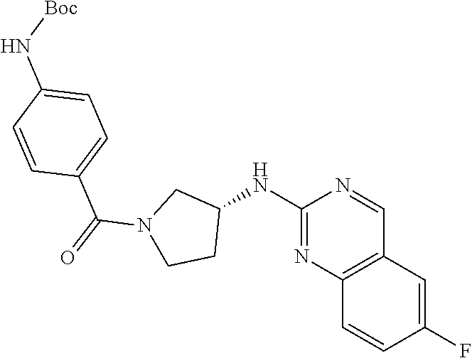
C1(NC2CN(C(=O)C3=CC=C(N[Boc])C=C3)CC2)=NC2=C(C=N1)C=C(F)C=C2
